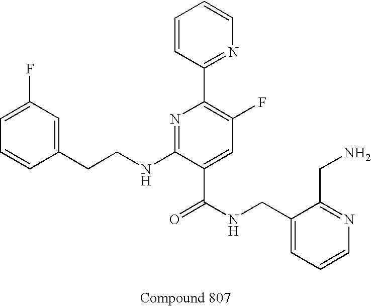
C1=CC(CCNC2=NC(C3=NC=CC=C3)=C(F)C=C2C(NCC2=CC=CN=C2CN)=O)=CC(F)=C1
